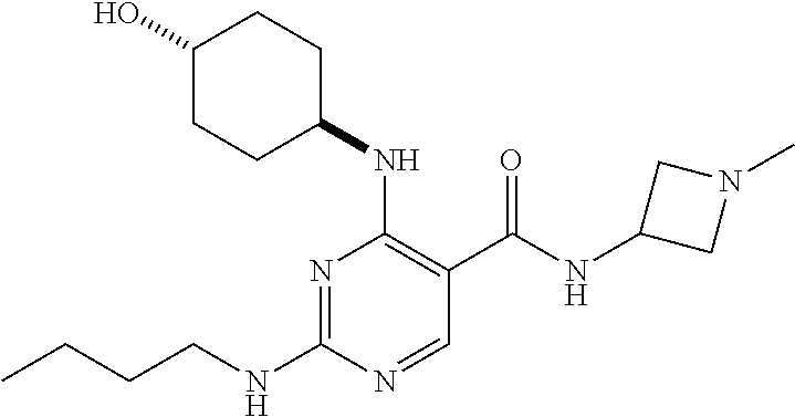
CCCCNC1=NC(NC2CCC(O)CC2)=C(C(NC2CN(C)C2)=O)C=N1
